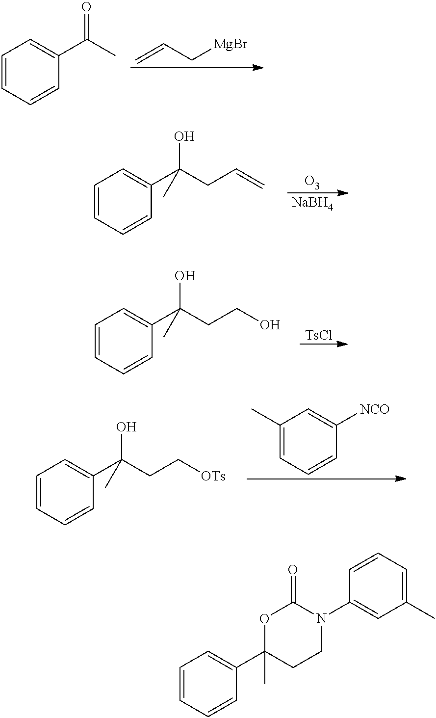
C1=CC=CC(C(C)=O)=C1.C=CC[MgBr].C1=CC=CC(C(CC=C)(O)C)=C1.[O3].[NaBH4].C1=CC=CC(C(CCO)(O)C)=C1.[TsCl].C1=CC=CC(C(CC[OTs])(O)C)=C1.C1(C)=CC=CC([NCO])=C1.C1=CC=CC(C2(C)CCN(C3=CC(C)=CC=C3)C(=O)O2)=C1
